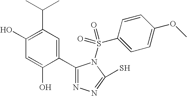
C1(O)=C(C(C)C)C=C(C2=NN=C(S)N2S(C2=CC=C(OC)C=C2)(=O)=O)C(O)=C1
